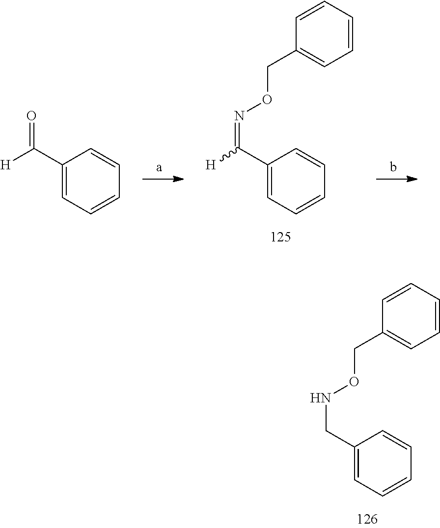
C1(CNOCC2=CC=CC=C2)=CC=CC=C1.C1(C([H])=NOCC2=CC=CC=C2)=CC=CC=C1.C1(C([H])=O)=CC=CC=C1
